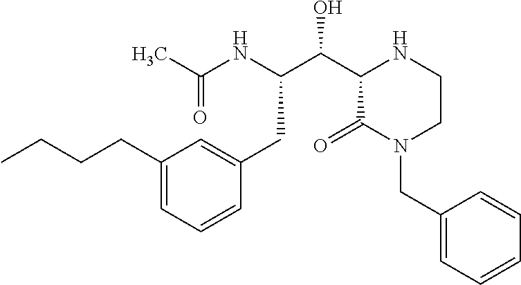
C1(CCCC)=CC=CC(CC(C(C2C(=O)N(CC3=CC=CC=C3)CCN2)O)NC(C)=O)=C1
